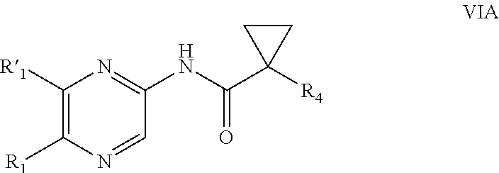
C1([R1])=C([R1])N=CC(NC(C2([R4])CC2)=O)=N1
